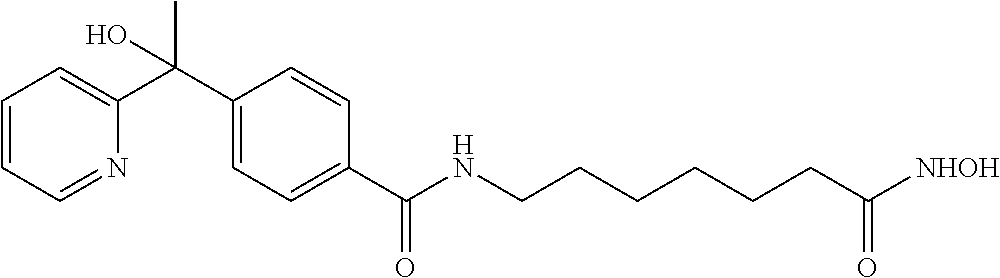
C1(C(C2=CC=CC=N2)(C)O)=CC=C(C(=O)NCCCCCCC([NHOH])=O)C=C1
